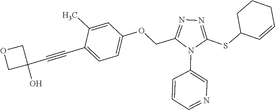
C1=C(C)C(C#CC2(O)COC2)=CC=C1OCC1=NN=C(SC2C=CCCC2)N1C1=CN=CC=C1
